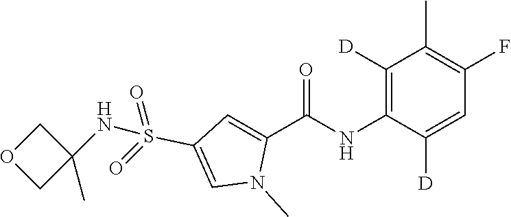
C1([D])=C(NC(C2=CC(S(=O)(=O)NC3(C)COC3)=CN2C)=O)C([D])=CC(F)=C1C
